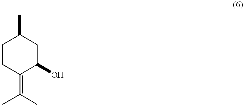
C1CC(=C(C)C)C(O)CC1C
